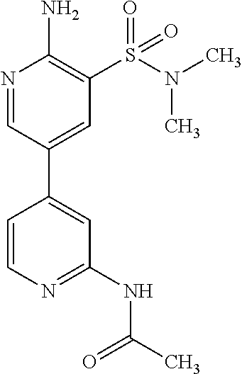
N1=CC(C2=CC(NC(C)=O)=NC=C2)=CC(S(N(C)C)(=O)=O)=C1N
